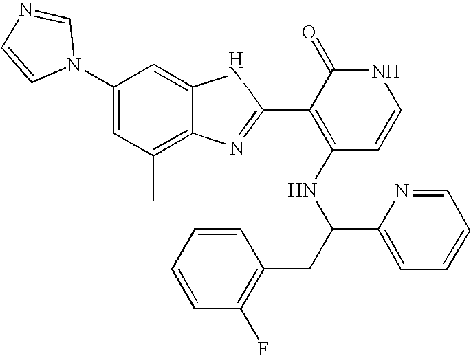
C1(C)=C2C(=CC(N3C=NC=C3)=C1)NC(C1=C(NC(C3=CC=CC=N3)CC3=C(F)C=CC=C3)C=CNC1=O)=N2
